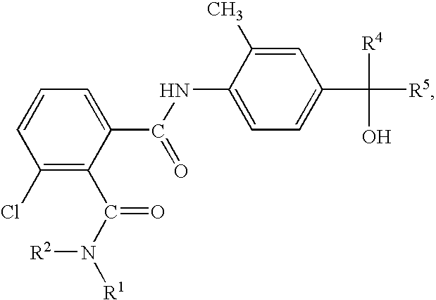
C1(Cl)=C(C(N([R1])[R2])=O)C(C(NC2=CC=C(C([R5])([R4])O)C=C2C)=O)=CC=C1
